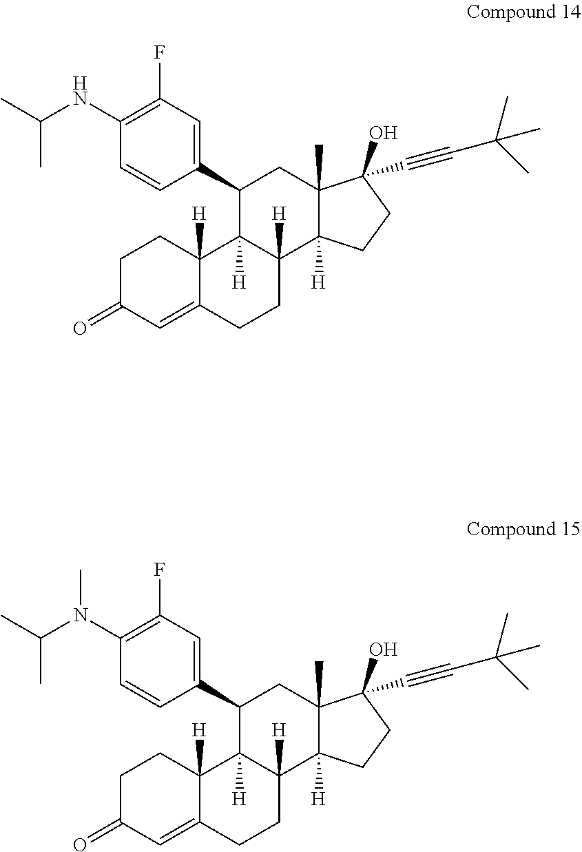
C1CC2([H])C(=CC1=O)CCC1([H])C2([H])C(C2=CC(F)=C(NC(C)C)C=C2)CC2(C)C1([H])CCC2(O)C#CC(C)(C)C.C1CC2([H])C(=CC1=O)CCC1([H])C2([H])C(C2=CC(F)=C(N(C(C)C)C)C=C2)CC2(C)C1([H])CCC2(O)C#CC(C)(C)C
